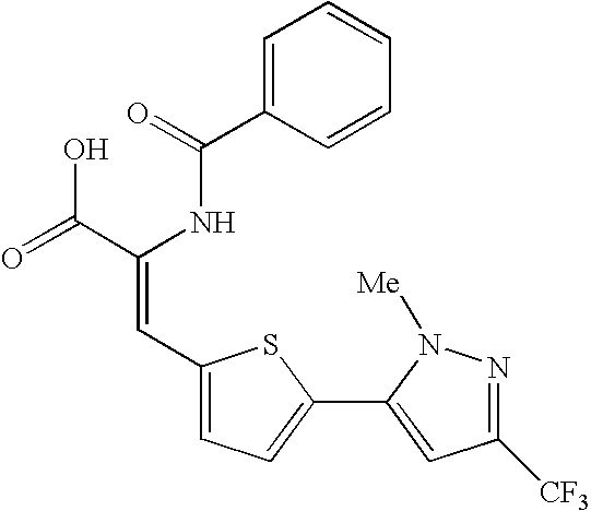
C1=C(C(=O)NC(C(=O)O)=CC2=CC=C(C3=CC([CF3])=NN3[Me])S2)C=CC=C1
